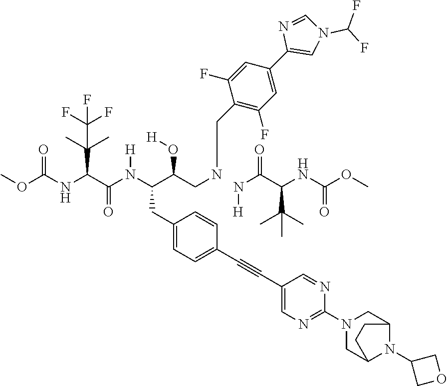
C1(CC(C(CNCC2=C(F)C=C(C3=CN(C(F)F)C=N3)C=C2F)O[H])N(C(C(NC(OC)=O)C(C)(C)C(F)(F)F)=O)[H])=CC=C(C#CC2=CN=C(N3CC4N(C5COC5)C(C3)CC4)N=C2)C=C1.N(C(C(NC(OC)=O)C(C)(C)C)=O)[H]
